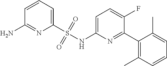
C1=C(NS(C2=CC=CC(N)=N2)(=O)=O)N=C(C2=C(C)C=CC=C2C)C(F)=C1
